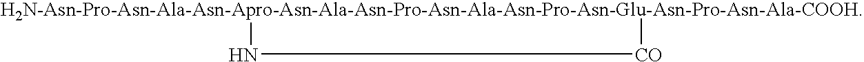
[H2N-Asn-Pro-Asn-Ala-Asn-Apro-Asn-Ala-Asn-Pro-Asn-Ala-Asn-Pro-Asn-Glu-Asn-Pro-Asn-Ala-COOH]1N[CO]1
